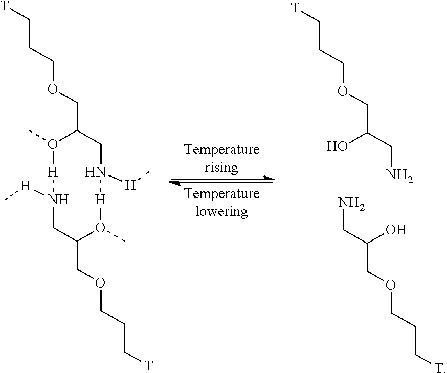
O1(C)[H]N([H]C)CC(COCCC[T])O(C)[H]N([H]C)CC1COCCC[T].OC(CN)COCCC[T].C(C(O)COCCC[T])N
